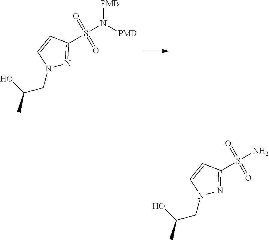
CC(CN1N=C(S(N([PMB])[PMB])(=O)=O)C=C1)O.CC(CN1N=C(S(N)(=O)=O)C=C1)O
